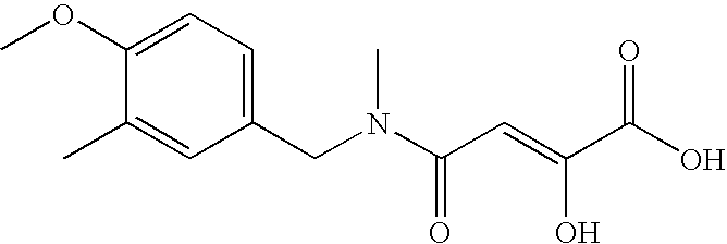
C1(OC)=CC=C(CN(C(C=C(C(O)=O)O)=O)C)C=C1C
